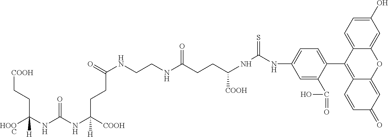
C(CC(NC(NC([HOOC])([H])CC[COOH])=O)([COOH])[H])C(NCCNC(CCC(NC(=S)NC1=CC=C(C2=C3C(=CC(=O)C=C3)OC3=CC(O)=CC=C23)C(C(=O)O)=C1)[COOH])=O)=O
